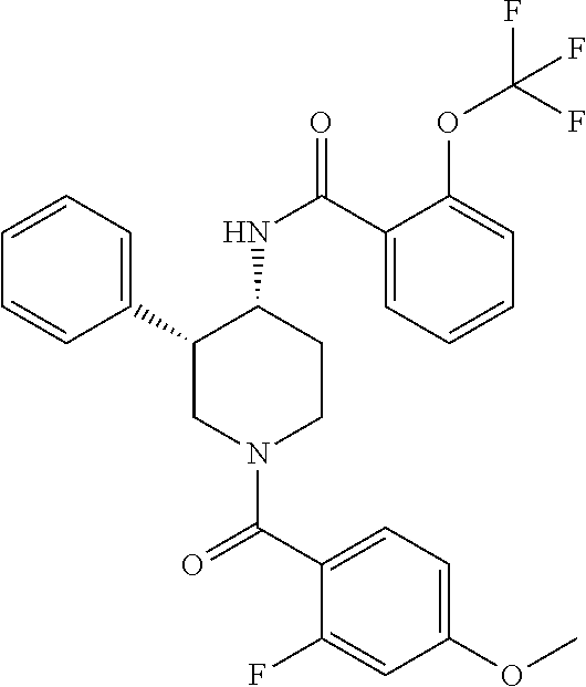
C1=CC=C(C2CN(C(C3=CC=C(OC)C=C3F)=O)CCC2NC(=O)C2=CC=CC=C2OC(F)(F)F)C=C1
